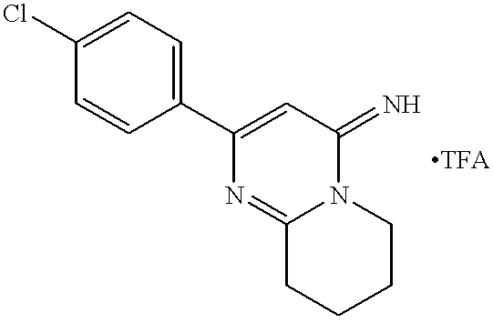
C1(Cl)=CC=C(C2=CC(=N)N3C(=N2)CCCC3)C=C1
